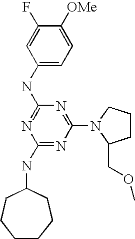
C1(NC2CCCCCC2)=NC(N2C(COC)CCC2)=NC(NC2=CC=C([OMe])C(F)=C2)=N1
